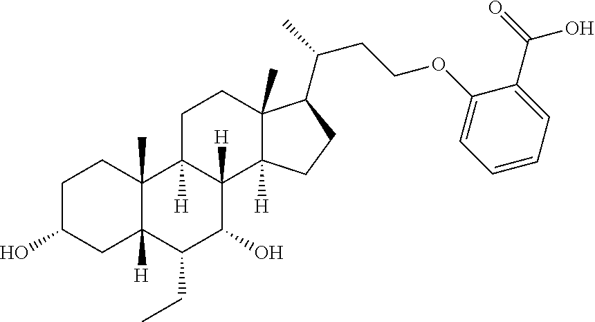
OC1CCC2(C)C([H])(C1)C(CC)C(O)C1([H])C2([H])CCC2(C)C1([H])CCC2C(C)CCOC1=CC=CC=C1C(=O)O
